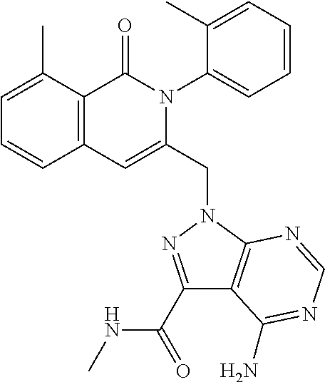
C1=C(C)C2=C(C=C1)C=C(CN1C3=C(C(C(NC)=O)=N1)C(N)=NC=N3)N(C1=CC=CC=C1C)C2=O
